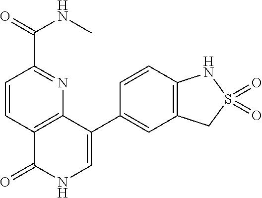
C12=C(C(C3=CC4=C(C=C3)NS(=O)(=O)C4)=CNC1=O)N=C(C(=O)NC)C=C2
